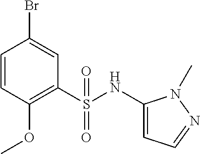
C1=CC(OC)=C(S(NC2=CC=NN2C)(=O)=O)C=C1Br
